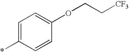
C1=C(*)C=CC(OCC[CF3])=C1
